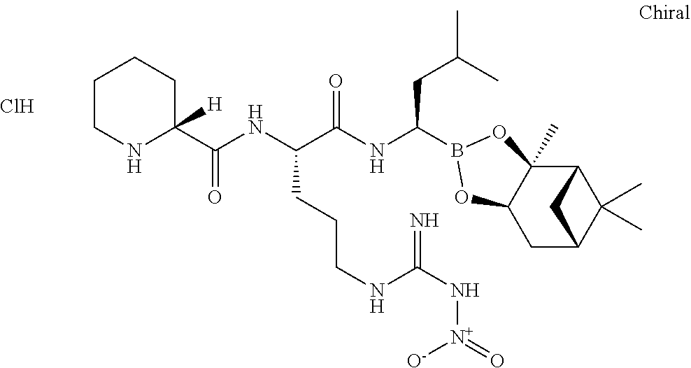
C1(C(NC(C(NC(CC(C)C)B2OC3(C)C4C(C)(C)C(CC3O2)C4)=O)CCCNC(N[N+](=O)[O-])=N)=O)([H])CCCCN1.Cl
